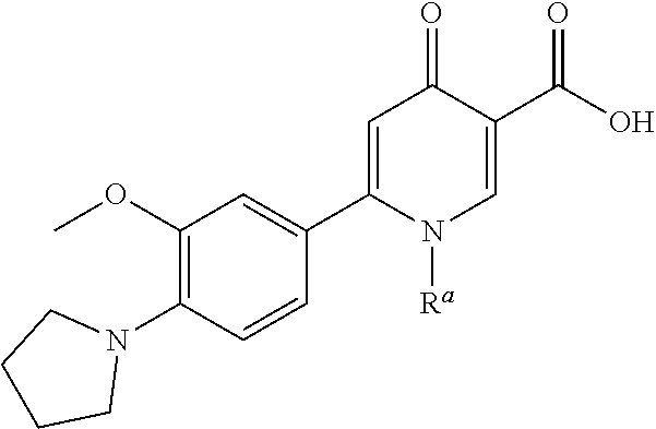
C1=C(C2=CC(OC)=C(N3CCCC3)C=C2)N([Ra])C=C(C(O)=O)C1=O
